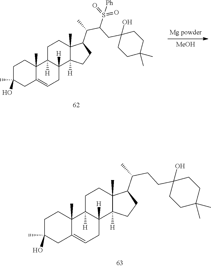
C1C(O)(C)CC2=CCC3([H])C([H])(C2(C)C1)CCC1(C)C3([H])CCC1C(CCC1(O)CCC(C)(C)CC1)C.[MeOH].C1C(O)(C)CC2=CCC3([H])C([H])(C2(C)C1)CCC1(C)C3([H])CCC1C(C(CC1(O)CCC(C)(C)CC1)S(=O)(=O)[Ph])C
